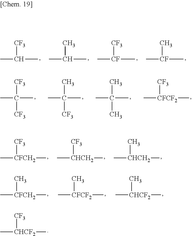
[CF3][CHCF2](C)C.[CF3]C(C)C.CC(C)C.[CF3][CF](C)C.C[CF](C)C.[CF3][CFCH2](C)C.[CF3][CHCH2](C)C.C[CHCH2](C)C.C[CFCH2](C)C.C[CFCF2](C)C.C[CHCF2](C)C.[CF3]C(C)(C)[CF3].CC(C)(C)[CF3].CC(C)(C)C.[CF3][CFCF2](C)C
